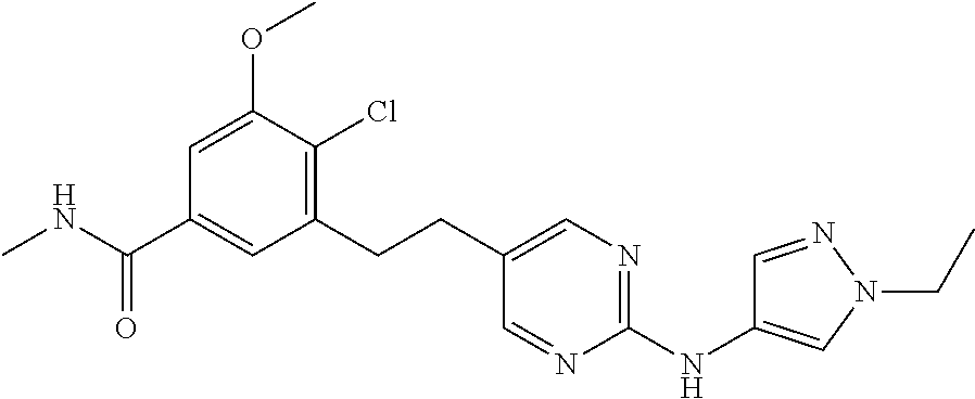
CNC(C1=CC(CCC2=CN=C(NC3=CN(CC)N=C3)N=C2)=C(Cl)C(OC)=C1)=O
